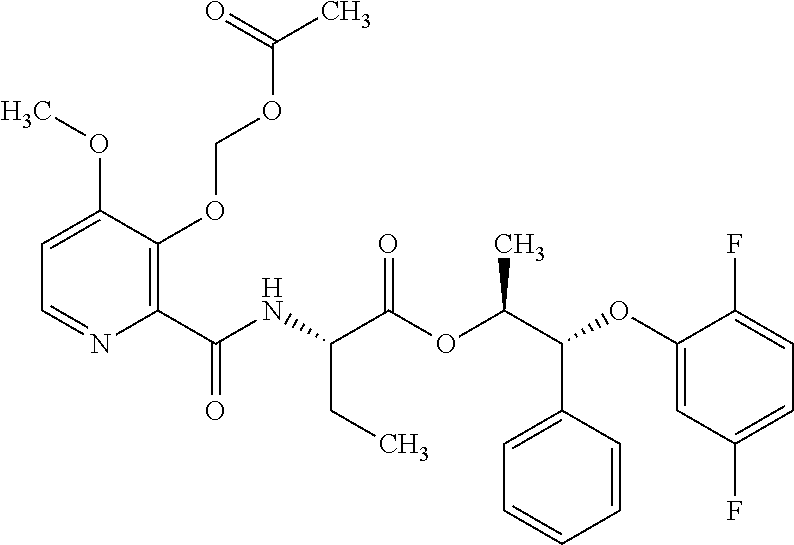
C1=C(OC)C(OCOC(C)=O)=C(C(NC(C(OC(C(OC2=CC(F)=CC=C2F)C2=CC=CC=C2)C)=O)CC)=O)N=C1
